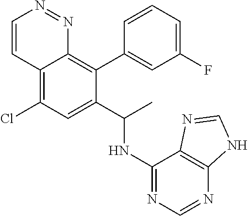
C1(C2=CC(F)=CC=C2)=C2C(=C(Cl)C=C1C(C)NC1=NC=NC3=C1N=CN3)C=CN=N2
